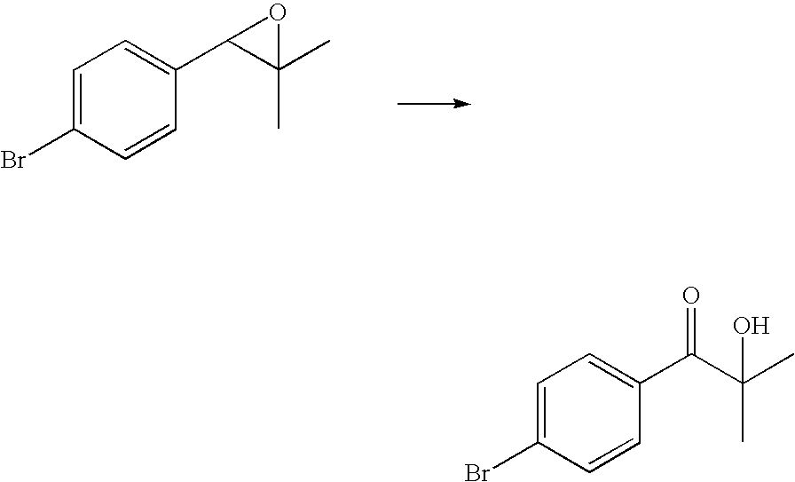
C1=C(Br)C=CC(C2C(C)(C)O2)=C1.C1=C(Br)C=CC(C(C(C)(C)O)=O)=C1
